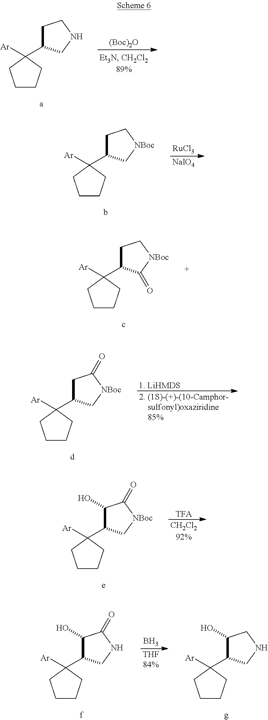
[(Boc)2O].C1C(C2([Ar])CCCC2)CNC1.[RuCl3].C1C(C2([Ar])CCCC2)C[NBoc]C1.[NaIO4].C1C(C2([Ar])CCCC2)C(=O)[NBoc]C1.[1. LiHMDS].[2. (1S)-(+)-(10-Camphor-    sulfonyl)oxaziridine    85%].C1C(C2([Ar])CCCC2)C[NBoc]C1=O.[TFA].[CH2Cl292%].C1(O)C(C2([Ar])CCCC2)C[NBoc]C1=O.B.[THF84%].C1(O)C(C2([Ar])CCCC2)CNC1.C1(O)C(C2([Ar])CCCC2)CNC1=O
